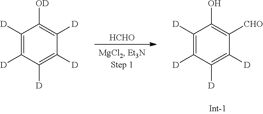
[HCHO].C1([D])=C([D])C([D])=C([D])C([CHO])=C1O.C1([D])=C([D])C([D])=C([D])C([D])=C1[OD]
